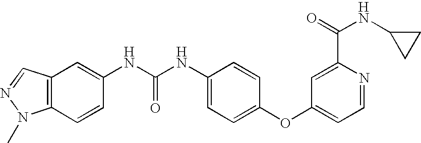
C1=CC(NC(NC2=CC=C(OC3=CC=NC(C(NC4CC4)=O)=C3)C=C2)=O)=CC2=C1N(C)N=C2
